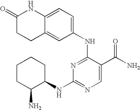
C1CC(N)C(NC2=NC=C(C(N)=O)C(NC3=CC=C4C(=C3)CCC(=O)N4)=N2)CC1
